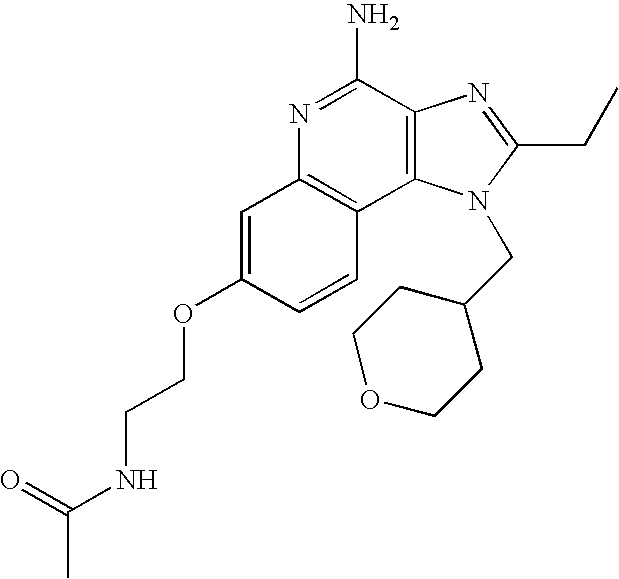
C1=C(OCCNC(C)=O)C=CC2=C1N=C(N)C1=C2N(CC2CCOCC2)C(CC)=N1
